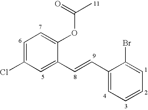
C1=C(Cl)C=C(C=CC2=CC=CC=C2Br)C(OC(C)=O)=C1
